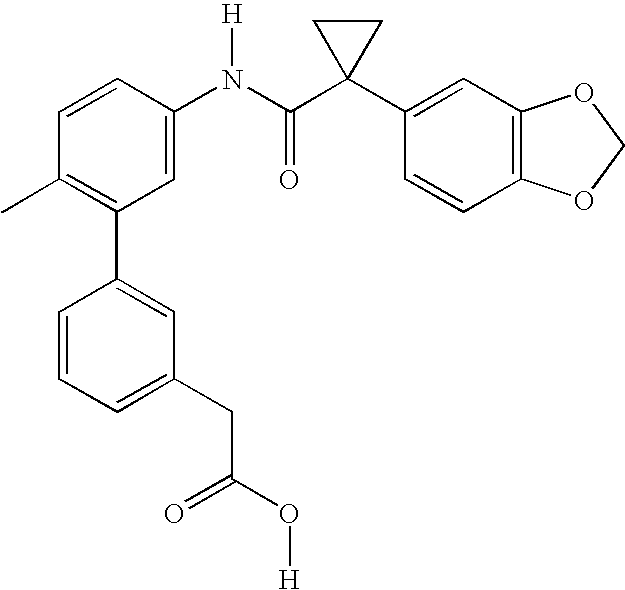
C1=CC(N(C(C2(C3=CC4=C(C=C3)OCO4)CC2)=O)[H])=CC(C2=CC(CC(O[H])=O)=CC=C2)=C1C
